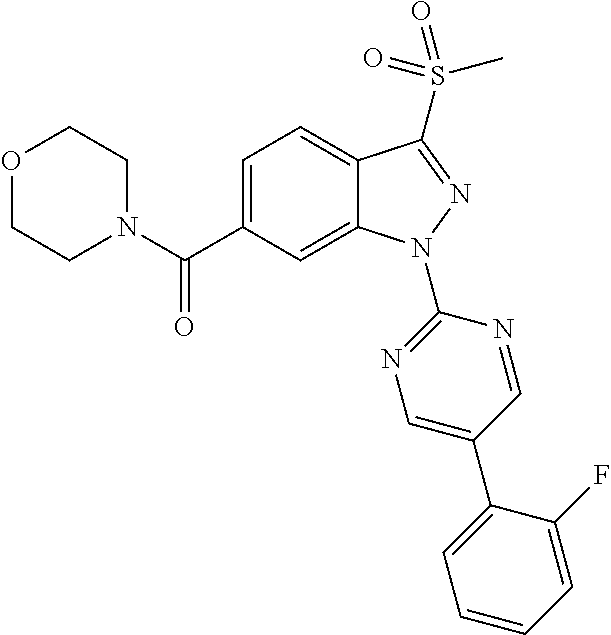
O1CCN(C(C2=CC=C3C(=C2)N(C2=NC=C(C4=CC=CC=C4F)C=N2)N=C3S(C)(=O)=O)=O)CC1
